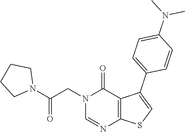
C1=NC2=C(C(C3=CC=C(N(C)C)C=C3)=CS2)C(=O)N1CC(N1CCCC1)=O
